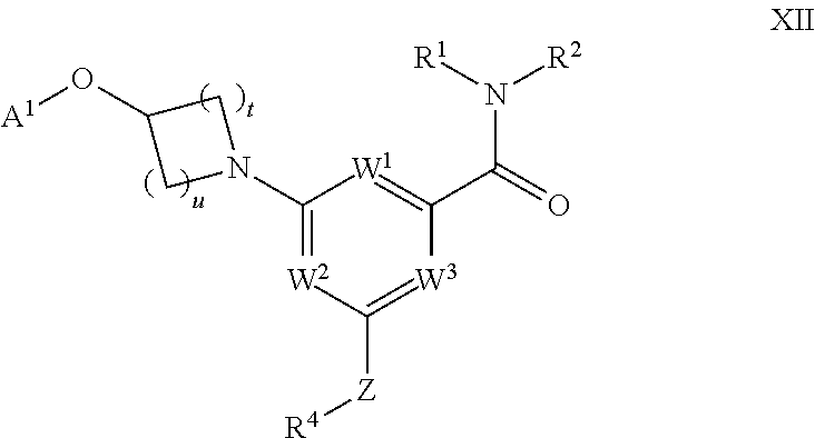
C1(N2CC(O[A1])C2)=[W2]C([Z][R4])=[W3]C(C(N([R1])[R2])=O)=[W1]1
